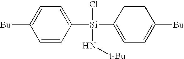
C1=CC([Si](Cl)(N[t-Bu])C2=CC=C([Bu])C=C2)=CC=C1[Bu]
